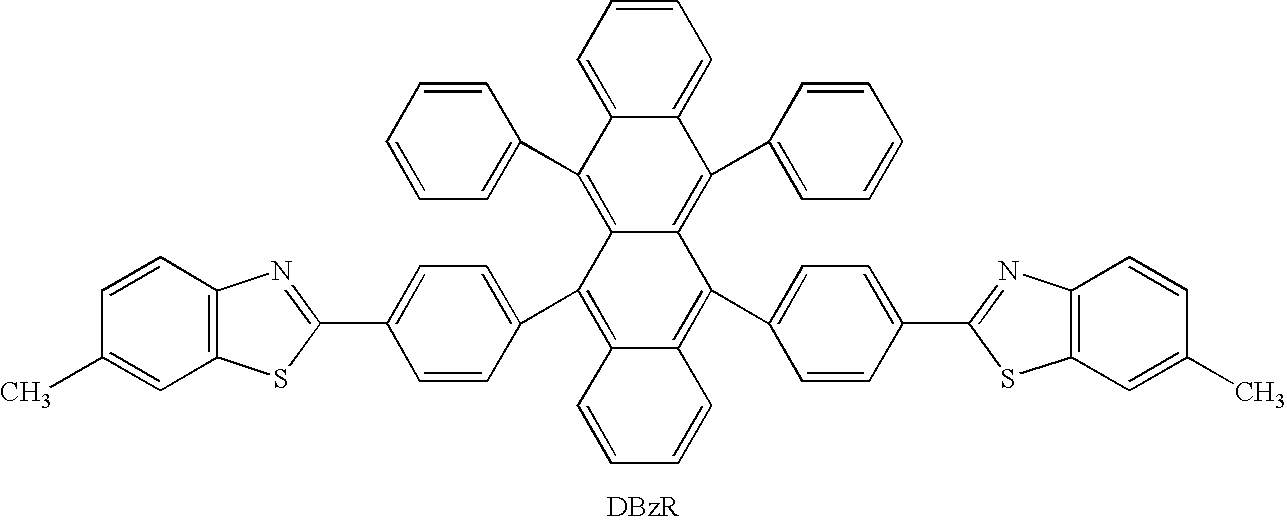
C12=CC=CC=C1C(C1=CC=CC=C1)=C1C(=C2C2=CC=CC=C2)C(C2=CC=C(C3=NC4=C(S3)C=C(C)C=C4)C=C2)=C2C(=C1C1=CC=C(C3=NC4=C(S3)C=C(C)C=C4)C=C1)C=CC=C2
